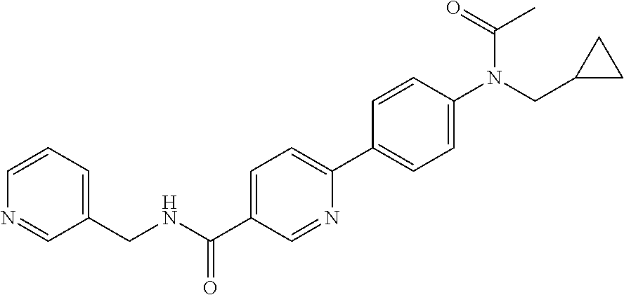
C1=CC=C(CNC(C2=CC=C(C3=CC=C(N(CC4CC4)C(=O)C)C=C3)N=C2)=O)C=N1
